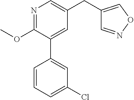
C1(OC)=NC=C(CC2=CON=C2)C=C1C1=CC(Cl)=CC=C1
